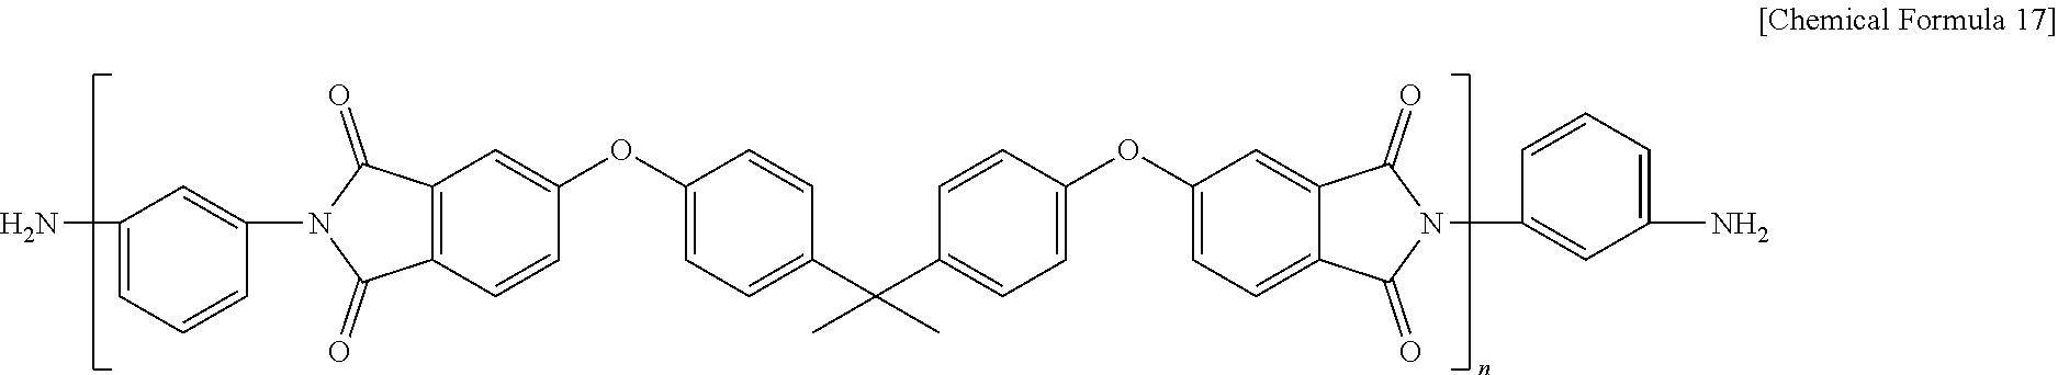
C1(N)=CC=CC(N2C(=O)C3=C(C2=O)C=C(OC2=CC=C(C(C4=CC=C(OC5=CC=C6C(=C5)C(=O)N(C5=CC(N)=CC=C5)C6=O)C=C4)(C)C)C=C2)C=C3)=C1
